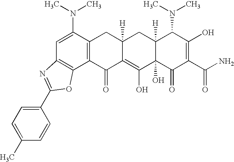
C1=C(N(C)C)C2=C(C3=C1N=C(C1=CC=C(C)C=C1)O3)C(=O)C1=C(O)C3(O)C([H])(CC1([H])C2)C(N(C)C)C(O)=C(C(N)=O)C3=O
